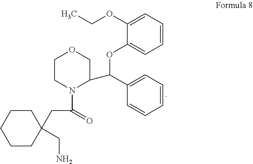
C(=O)(N1C(C(OC2=CC=CC=C2OCC)C2=CC=CC=C2)COCC1)CC1(CN)CCCCC1
